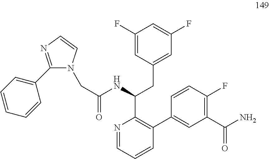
C1(F)=CC(CC(C2=C(C3=CC(C(N)=O)=C(F)C=C3)C=CC=N2)NC(=O)CN2C(C3=CC=CC=C3)=NC=C2)=CC(F)=C1
